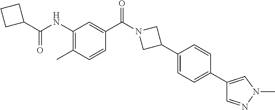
C(NC1=C(C)C=CC(C(=O)N2CC(C3=CC=C(C4=CN(C)N=C4)C=C3)C2)=C1)(=O)C1CCC1
